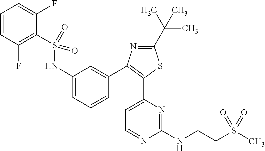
C1=CC(F)=C(S(NC2=CC=CC(C3=C(C4=CC=NC(NCCS(C)(=O)=O)=N4)SC(C(C)(C)C)=N3)=C2)(=O)=O)C(F)=C1
